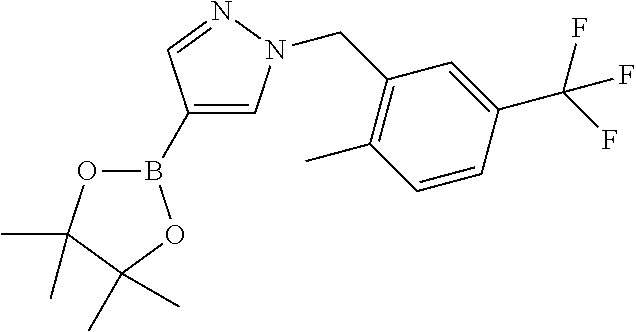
B1(C2=CN(CC3=C(C)C=CC(C(F)(F)F)=C3)N=C2)OC(C)(C)C(C)(C)O1
